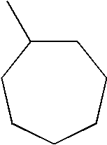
C1C(C)CCCCC1
